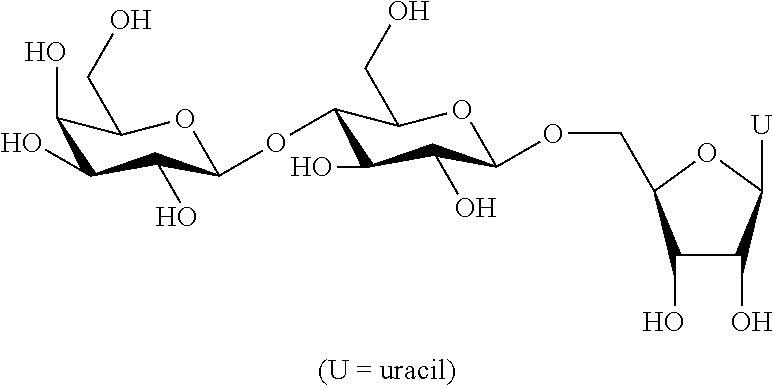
C1(O)C(O)C([U])OC1COC1C(O)C(O)C(OC2C(O)C(O)C(O)C(CO)O2)C(CO)O1
